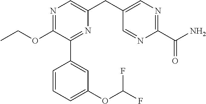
C1(OCC)=NC=C(CC2=CN=C(C(N)=O)N=C2)N=C1C1=CC(OC(F)F)=CC=C1
